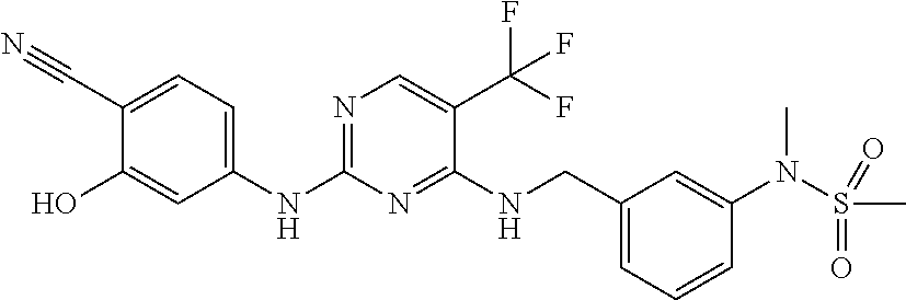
N1=C(NC2=CC=C(C#N)C(O)=C2)N=C(NCC2=CC=CC(N(C)S(=O)(C)=O)=C2)C(C(F)(F)F)=C1
